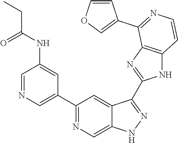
C1=NC=C(C2=NC=C3C(=C2)C(C2=NC4=C(N2)C=CN=C4C2=COC=C2)=NN3)C=C1NC(CC)=O
